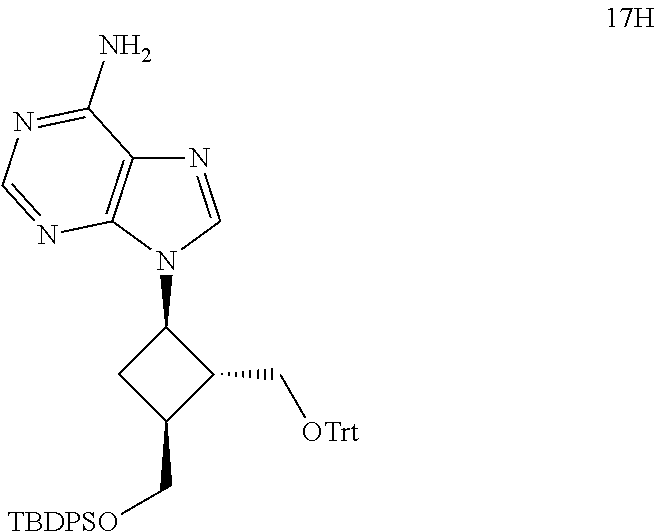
N1=CN(C2CC(C[TBDPSO])C2C[OTrt])C2=C1C(N)=NC=N2
